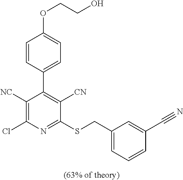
C1([NC])=C(Cl)N=C(SCC2=CC=CC(C#N)=C2)C([CN])=C1C1=CC=C(OCCO)C=C1
